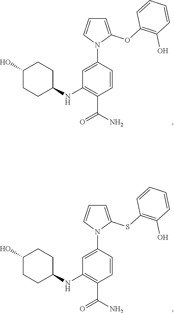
C1=C(N2C(OC3=C(O)C=CC=C3)=CC=C2)C=CC(C(N)=O)=C1NC1CCC(O)CC1.C1=C(N2C(SC3=C(O)C=CC=C3)=CC=C2)C=CC(C(N)=O)=C1NC1CCC(O)CC1
